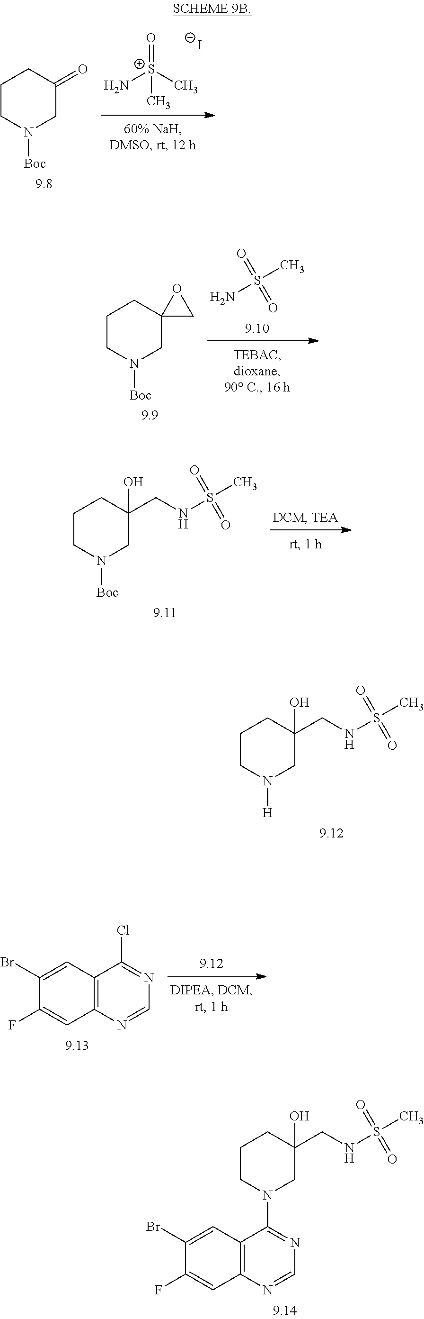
N[S+](C)(=O)C.[I-].C1CN([Boc])CC(=O)C1.NS(C)(=O)=O.C1CN([Boc])CC2(C1)CO2.C1CN([Boc])CC(CNS(C)(=O)=O)(O)C1.C1CN([H])CC(CNS(C)(=O)=O)(O)C1.C12=C(N=CN=C1Cl)C=C(F)C(Br)=C2.C1CN(C2=NC=NC3=C2C=C(Br)C(F)=C3)CC(CNS(C)(=O)=O)(O)C1
